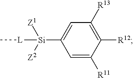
C1=C([R11])C([R12])=C([R13])C=C1[Si]([Z2])([Z1])[L]C
